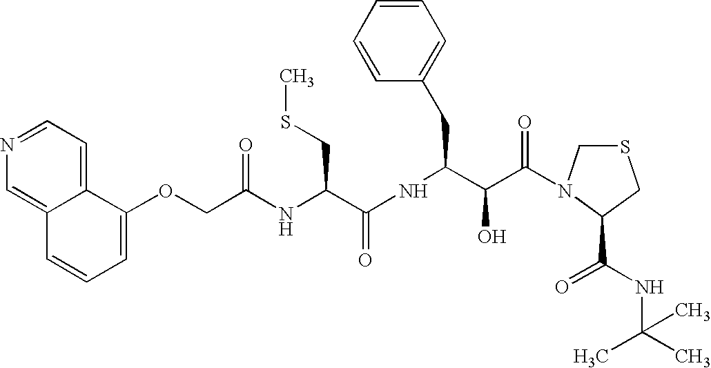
C1=NC=C2C(=C1)C(OCC(NC(C(NC(C(C(=O)N1CSCC1C(NC(C)(C)C)=O)O)CC1=CC=CC=C1)=O)CSC)=O)=CC=C2
